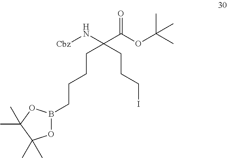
N(C(C(OC(C)(C)C)=O)(CCCCB1OC(C)(C)C(C)(C)O1)CCCI)[Cbz]
